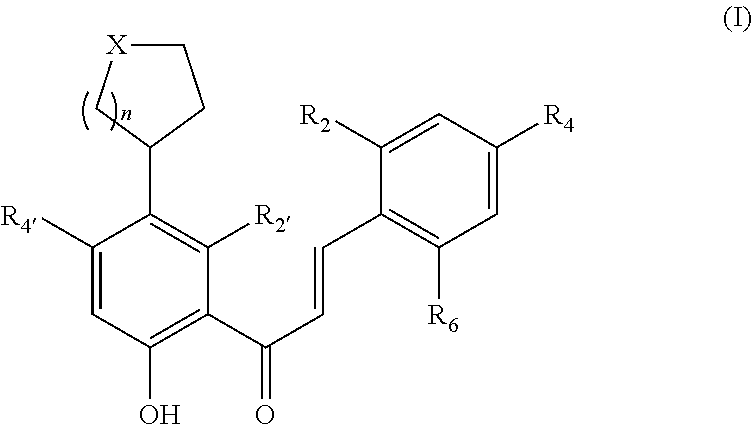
C1([R4])=CC(O)=C(C(C=CC2=C([R6])C=C([R4])C=C2[R2])=O)C([R2])=C1C1CC[X]C1
